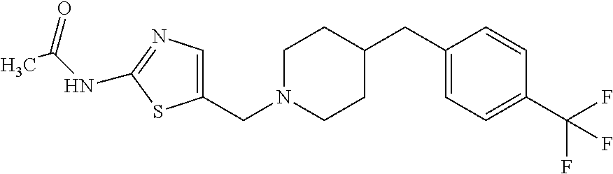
C1(CC2CCN(CC3=CN=C(NC(C)=O)S3)CC2)=CC=C(C(F)(F)F)C=C1
